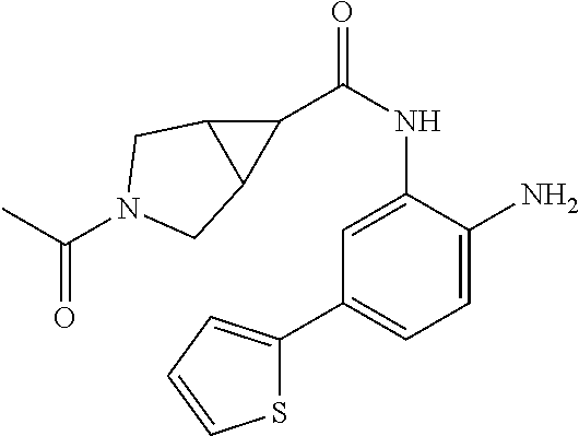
C1=C(NC(C2C3C2CN(C(C)=O)C3)=O)C(N)=CC=C1C1=CC=CS1
